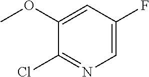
C1(OC)=CC(F)=CN=C1Cl
